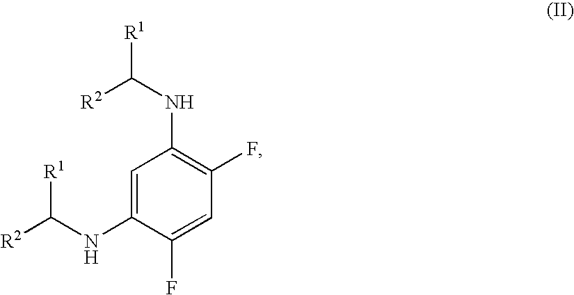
C1=C(NC([R2])[R1])C(F)=CC(F)=C1NC([R1])[R2]
